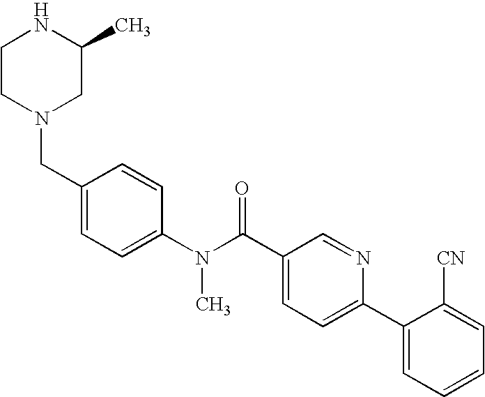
C1(CN2CC(C)NCC2)=CC=C(N(C(C2=CC=C(C3=CC=CC=C3[CN])N=C2)=O)C)C=C1
